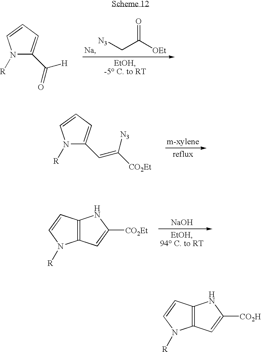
C(C([OEt])=O)[N3].N1([R])C(C(=O)[H])=CC=C1.N1([R])C(C=C([CO2Et])[N3])=CC=C1.[NaOH].C12=C(C=C([CO2Et])N1)N([R])C=C2.C12=C(C=C([CO2H])N1)N([R])C=C2
